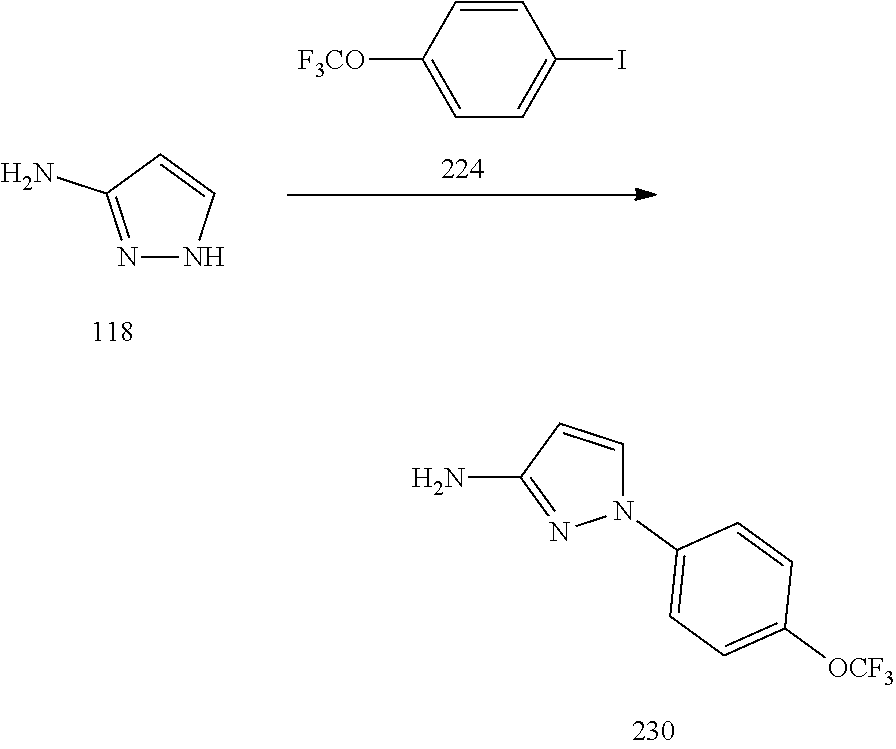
C1=CC([F3CO])=CC=C1I.N1=C(N)C=CN1.N1(C2=CC=C([OCF3])C=C2)C=CC(N)=N1
